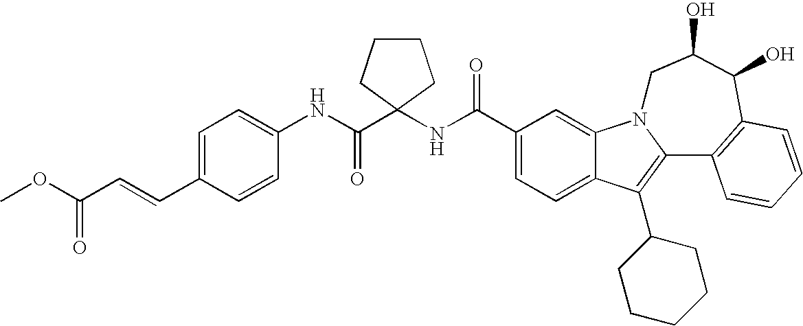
C12=CC=C(C(NC3(C(NC4=CC=C(C=CC(OC)=O)C=C4)=O)CCCC3)=O)C=C1N1C(=C2C2CCCCC2)C2=C(C(O)C(O)C1)C=CC=C2
